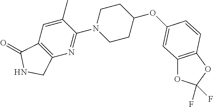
O(C1CCN(C2=NC3=C(C=C2C)C(=O)NC3)CC1)C1=CC2=C(OC(F)(F)O2)C=C1
